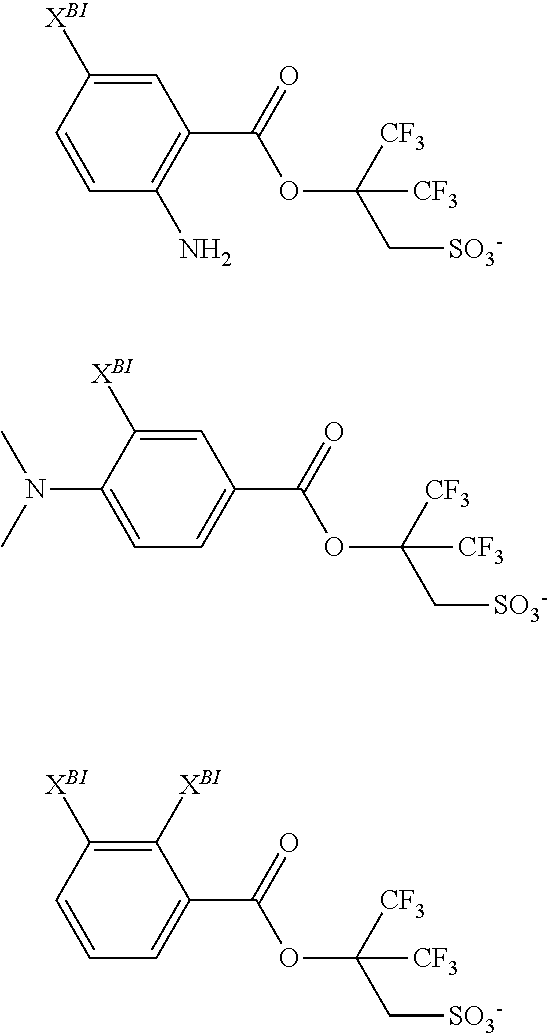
C1=CC(N)=C(C(=O)OC([CF3])(C[SO3-])[CF3])C=C1[XBI].C1(N(C)C)=CC=C(C(=O)OC([CF3])(C[SO3-])[CF3])C=C1[XBI].C1=CC=C(C(=O)OC([CF3])(C[SO3-])[CF3])C([XBI])=C1[XBI]
